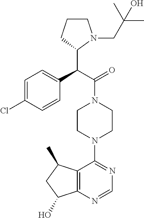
C(C(=O)N1CCN(C2=NC=NC3=C2C(C)CC3O)CC1)(C1N(CC(C)(C)O)CCC1)C1=CC=C(Cl)C=C1
